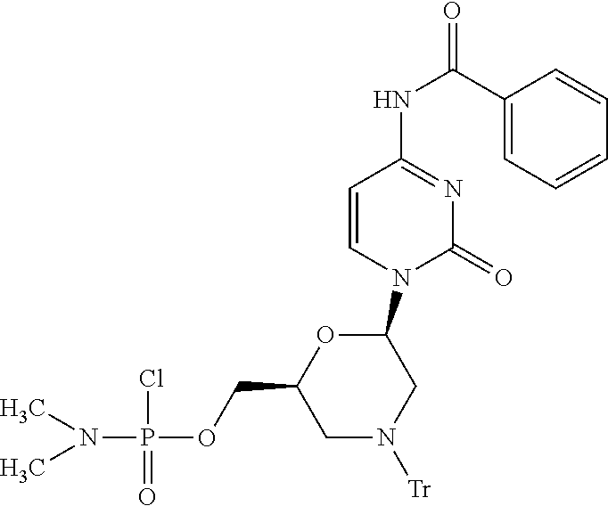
C1(C(NC2=NC(=O)N(C3OC(COP(N(C)C)(Cl)=O)CN([Tr])C3)C=C2)=O)=CC=CC=C1
